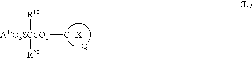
[A+-O3SCCO2](C)([R10])[R20]
